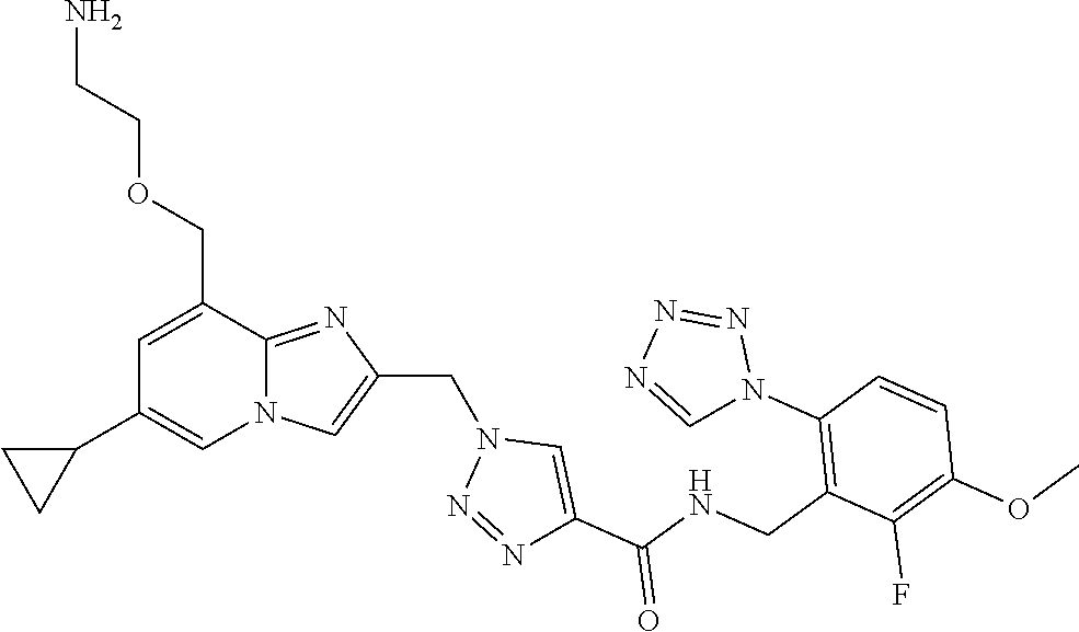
N12C(=NC(CN3N=NC(C(NCC4=C(N5N=NN=C5)C=CC(OC)=C4F)=O)=C3)=C1)C(COCCN)=CC(C1CC1)=C2
